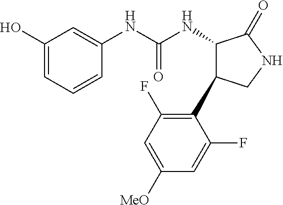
C1(O)=CC=CC(NC(NC2C(C3=C(F)C=C([MeO])C=C3F)CNC2=O)=O)=C1
